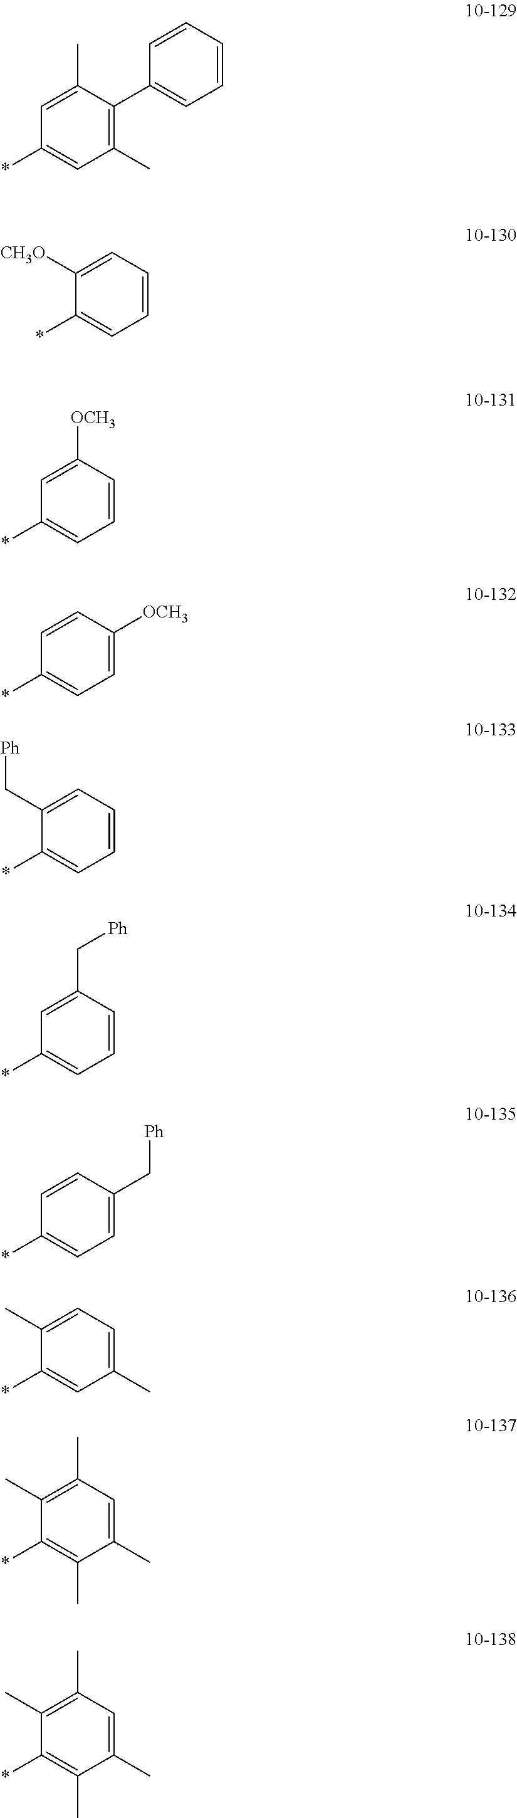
C1(*)=CC(C)=C(C2=CC=CC=C2)C(C)=C1.C1(*)=CC=CC=C1[CH3O].C1(*)=CC=CC([OCH3])=C1.C1(*)=CC=C([OCH3])C=C1.C1(*)=CC=CC=C1C[Ph].C1(*)=CC=CC(C[Ph])=C1.C1(*)=CC=C(C[Ph])C=C1.C1(*)=C(C)C(C)=CC(C)=C1C.C1(*)=C(C)C(C)=CC(C)=C1C.C1(*)=CC(C)=CC=C1C
